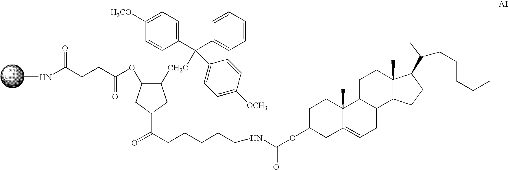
O=C(CCCCCNC(OC1CC2=CCC3C(C2(C)CC1)CCC1(C)C3CCC1C(C)CCCC(C)C)=O)C1CC([CH2O]C(C2=CC=C([H3CO])C=C2)(C2=CC=CC=C2)C2=CC=C([OCH3])C=C2)C(OC(CCC(NC)=O)=O)C1
